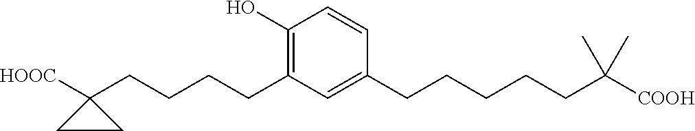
C1=CC(CCCCCC(C)(C)[COOH])=CC(CCCCC2([HOOC])CC2)=C1O
